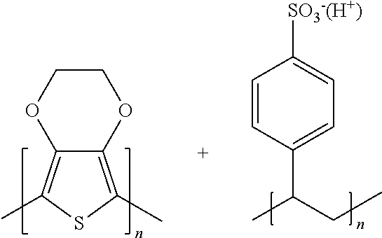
C1COC2=C(C)SC(C)=C2O1.C1(C(CC)C)=CC=C([SO3-(H+)])C=C1
